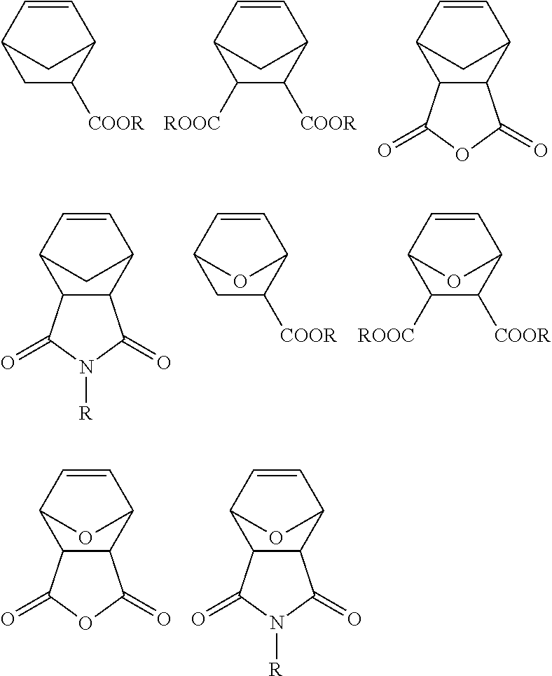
C1C([COOR])C2C=CC1C2.C1([COOR])C2C=CC(C2)C1[ROOC].C12C3C=CC(C3)C1C(=O)OC2=O.C12C3C=CC(C3)C1C(=O)N([R])C2=O.C1C([COOR])C2C=CC1O2.C1([COOR])C2C=CC(O2)C1[ROOC].C12C3C=CC(O3)C1C(=O)OC2=O.C12C3C=CC(O3)C1C(=O)N([R])C2=O
